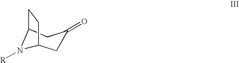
C1C2CCC(CC1=O)N2[R]
